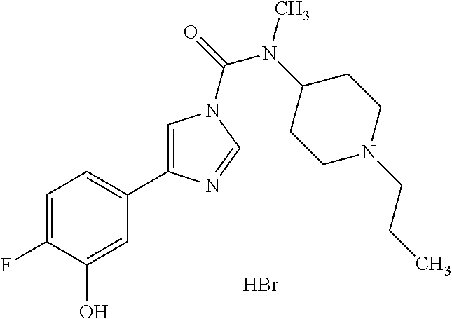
C1=C(F)C(O)=CC(C2=CN(C(=O)N(C3CCN(CCC)CC3)C)C=N2)=C1.Br
